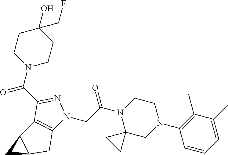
C(C(N1C2(CN(C3=C(C)C(C)=CC=C3)CC1)CC2)=O)N1C2=C(C(C(N3CCC(O)(CF)CC3)=O)=N1)C1C(C2)C1
